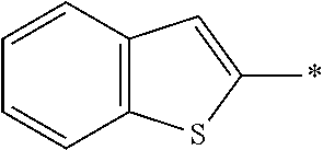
C12=C(C=CC=C1)C=C(*)S2
